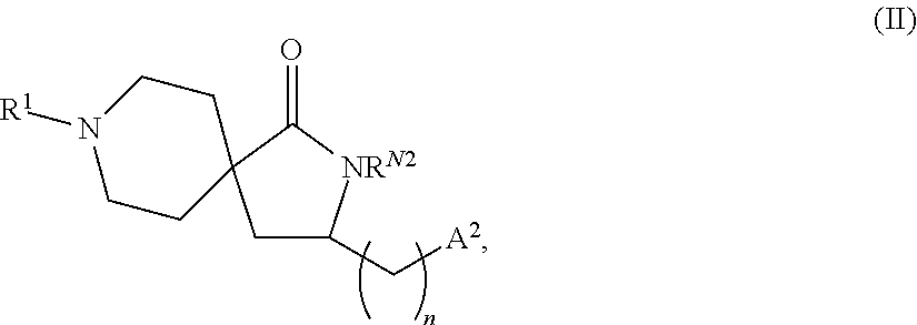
C1C(C[A2])[NRN2]C(=O)C12CCN([R1])CC2
